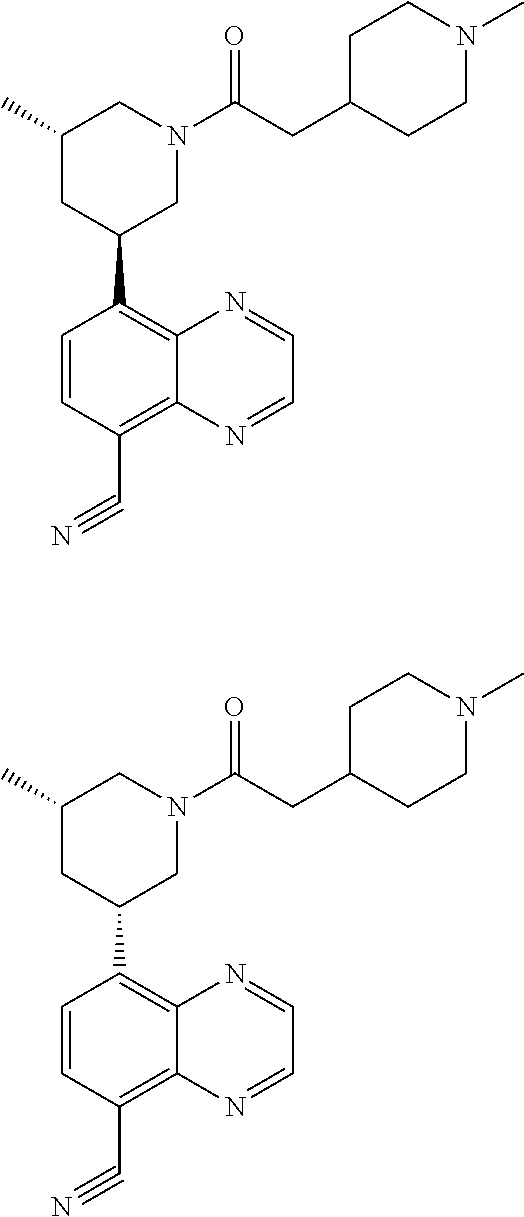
C12=C(C#N)C=CC(C3CN(C(CC4CCN(C)CC4)=O)CC(C)C3)=C1N=CC=N2.C12=C(C#N)C=CC(C3CN(C(CC4CCN(C)CC4)=O)CC(C)C3)=C1N=CC=N2
